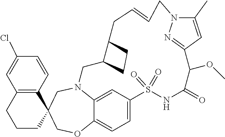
N12C3=CC(=CC=C3OCC3(C4=C(C=C(Cl)C=C4)CCC3)C1)S(=O)(=O)NC(=O)C(OC)C1=NN(C(C)=C1)CC=CCC1C(C2)CC1
